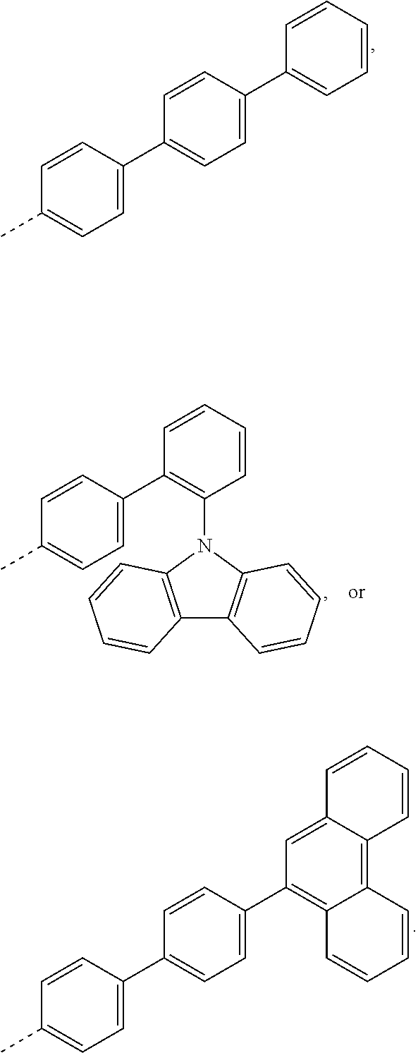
C1=CC(C2=CC=C(C3=CC=CC=C3)C=C2)=CC=C1C.C1=CC(C2=C(N3C4=C(C5=C3C=CC=C5)C=CC=C4)C=CC=C2)=CC=C1C.C1=CC(C2=CC=C(C3=C4C(=C5C(=C3)C=CC=C5)C=CC=C4)C=C2)=CC=C1C
